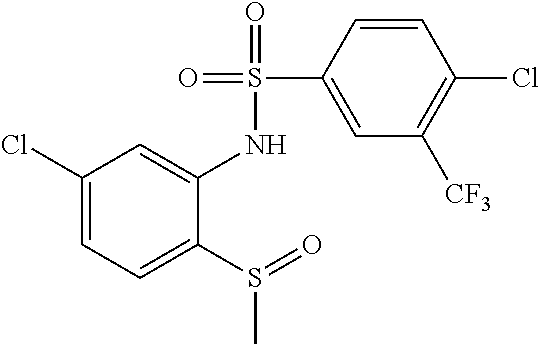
C1(Cl)=CC=C(S(=O)C)C(NS(=O)(=O)C2=CC([CF3])=C(Cl)C=C2)=C1
